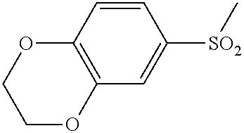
C12=C(C=C([SO2]C)C=C1)OCCO2
